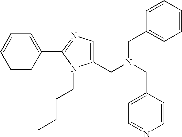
C1=CC(C2=NC=C(CN(CC3=CC=CC=C3)CC3=CC=NC=C3)N2CCCC)=CC=C1
